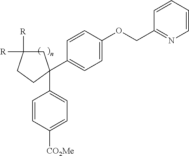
C1C([R])([R])CCC1(C1=CC=C(OCC2=NC=CC=C2)C=C1)C1=CC=C([CO2Me])C=C1
